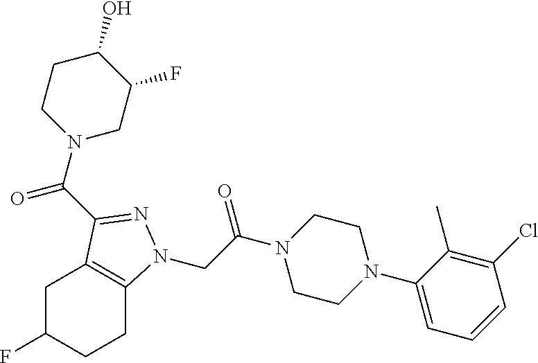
C(C(N1CCN(C2=CC=CC(Cl)=C2C)CC1)=O)N1C2=C(CC(F)CC2)C(C(N2CC(F)C(O)CC2)=O)=N1
